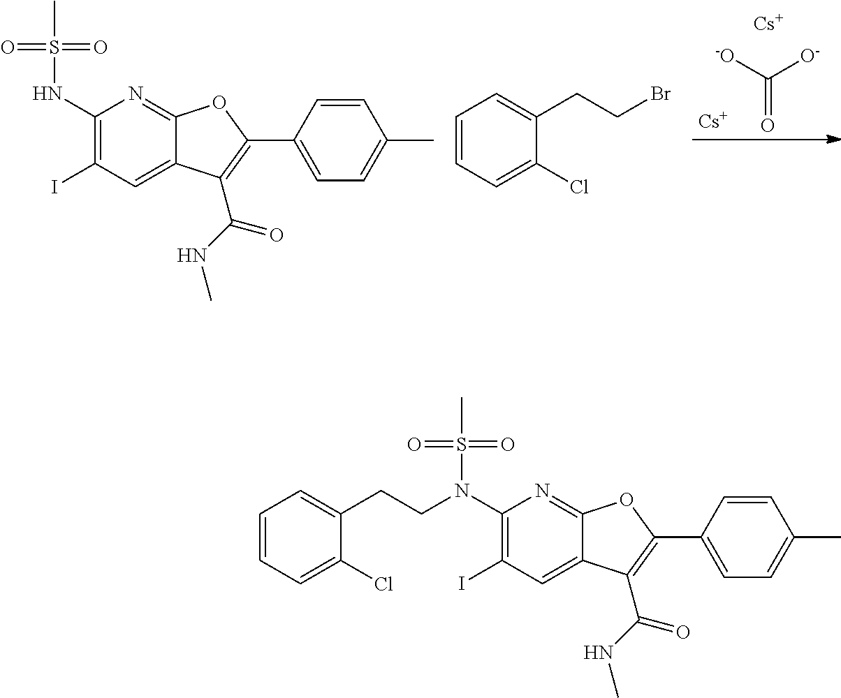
[-O]C([O-])=O.[Cs].[Cs].C1(NS(C)(=O)=O)=C(I)C=C2C(=N1)OC(C1=CC=C(C)C=C1)=C2C(NC)=O.C1=CC=C(Cl)C(CCBr)=C1.C1=CC=C(Cl)C(CCN(C2=C(I)C=C3C(=N2)OC(C2=CC=C(C)C=C2)=C3C(NC)=O)S(C)(=O)=O)=C1
